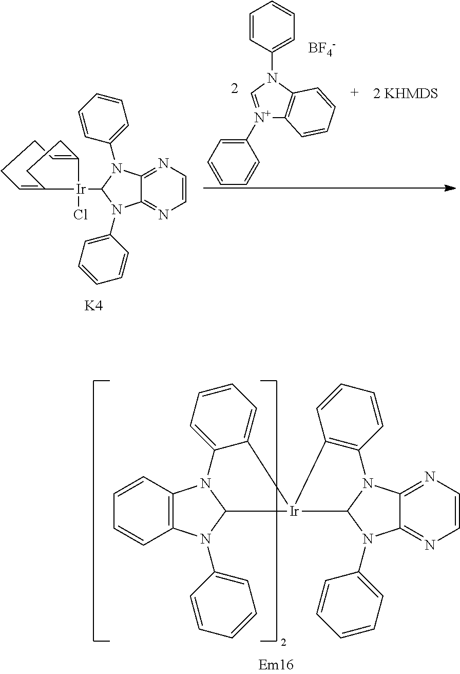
C1=CC2=C(C=C1)N(C1=CC=CC=C1)C1N2C2=CC=CC=C2[Ir]12C1N(C3=CC=CC=C3)C3=NC=CN=C3N1C1=C2C=CC=C1.C1=C2CCC(=CCC1)[Ir]2(Cl)C1N(C2=CC=CC=C2)C2=NC=CN=C2N1C1=CC=CC=C1.[K4].C1=CC(N2C=[N+](C3=CC=CC=C3)C3=C2C=CC=C3)=CC=C1.[BF4-]
